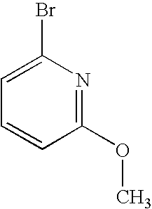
C1=C(Br)N=C(OC)C=C1
